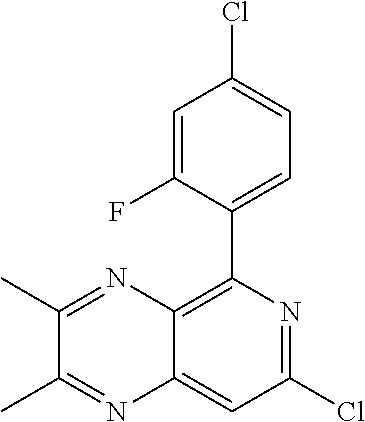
ClC1=NC(C2=CC=C(Cl)C=C2F)=C2C(=C1)N=C(C)C(C)=N2
